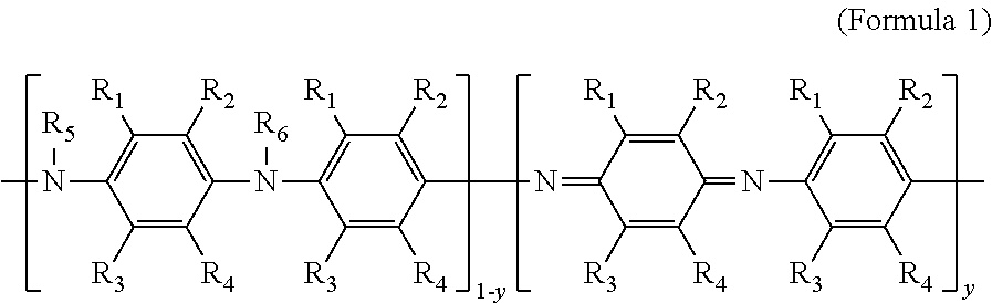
C1([R2])=C(N([R6])C2=C([R1])C([R2])=C(N=C3C([R3])=C([R4])C(=NC4=C([R1])C([R2])=C(C)C([R4])=C4[R3])C([R2])=C3[R1])C([R4])=C2[R3])C([R4])=C([R3])C(N([R5])C)=C1[R1]
